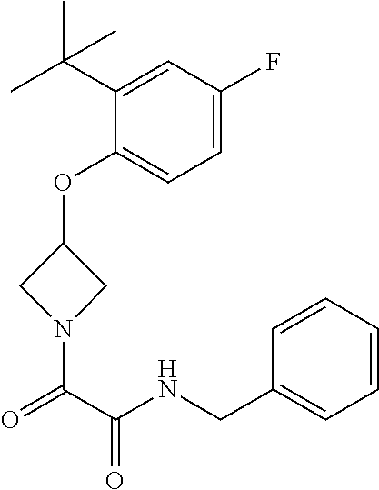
C1(OC2CN(C(C(NCC3=CC=CC=C3)=O)=O)C2)=CC=C(F)C=C1C(C)(C)C
